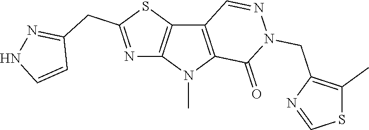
C12=C(N(C)C3=C1C=NN(CC1=C(C)SC=N1)C3=O)N=C(CC1=NNC=C1)S2
